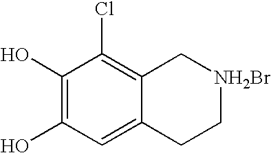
C1(O)=C(O)C=C2C(=C1Cl)C[NH2Br]CC2
